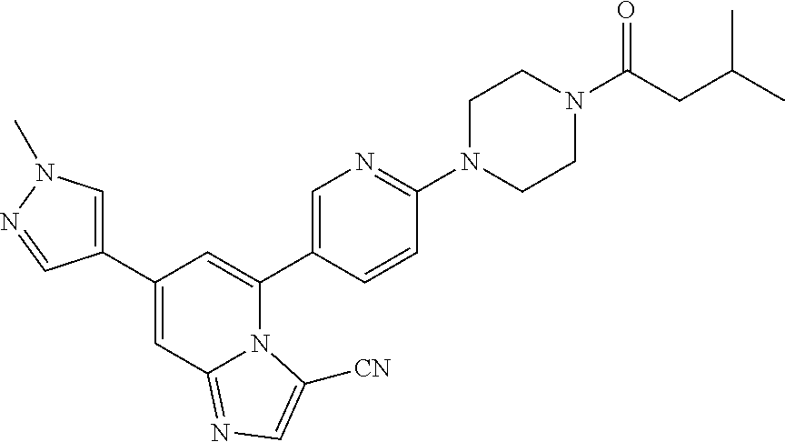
C1(C2=CN(C)N=C2)=CC2=NC=C([CN])N2C(C2=CN=C(N3CCN(C(CC(C)C)=O)CC3)C=C2)=C1
